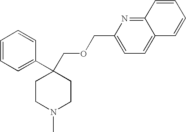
C1=CC=C(C2(COCC3=CC=C4C(=N3)C=CC=C4)CCN(C)CC2)C=C1
